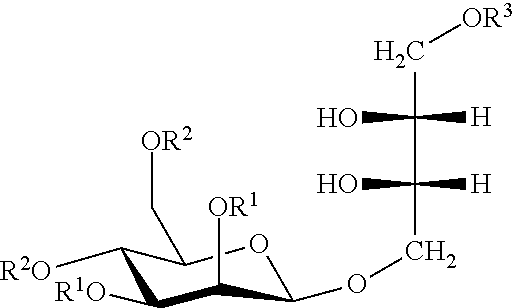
C1([R2O])C([R1O])C([OR1])C(OCC([H])(O)C([H])(O)C[OR3])OC1C[OR2]
